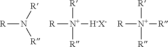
[R]N([R])[R].[R][N+]([R])([R])[H-X-].[R][N+]([R])([R])[R]
